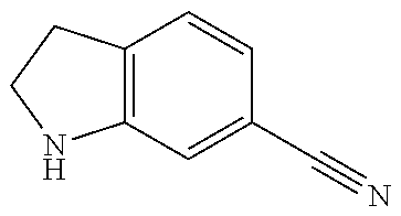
C12=C(CCN1)C=CC(C#N)=C2
